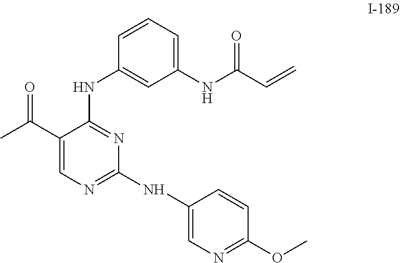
C1(C(C)=O)=CN=C(NC2=CN=C(OC)C=C2)N=C1NC1=CC(NC(C=C)=O)=CC=C1
